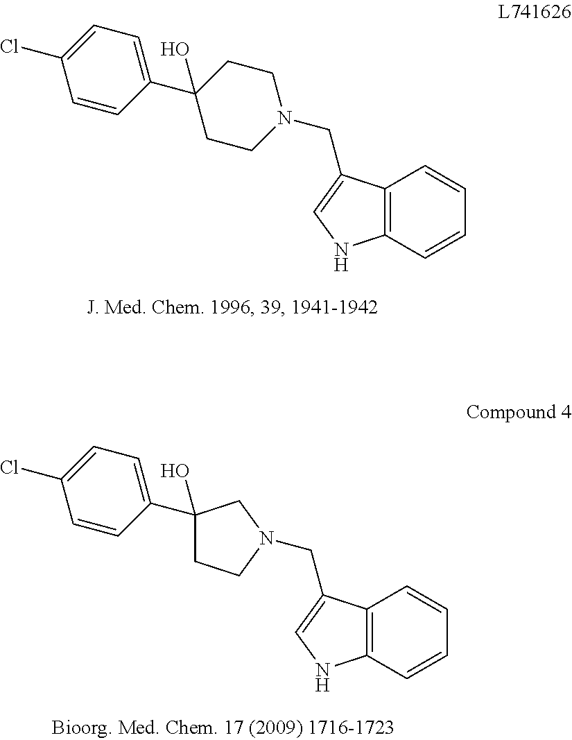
C12=C(C=CC=C1)NC=C2CN1CCC(C2=CC=C(Cl)C=C2)(O)CC1.C12=C(C=CC=C1)NC=C2CN1CCC(C2=CC=C(Cl)C=C2)(O)C1
